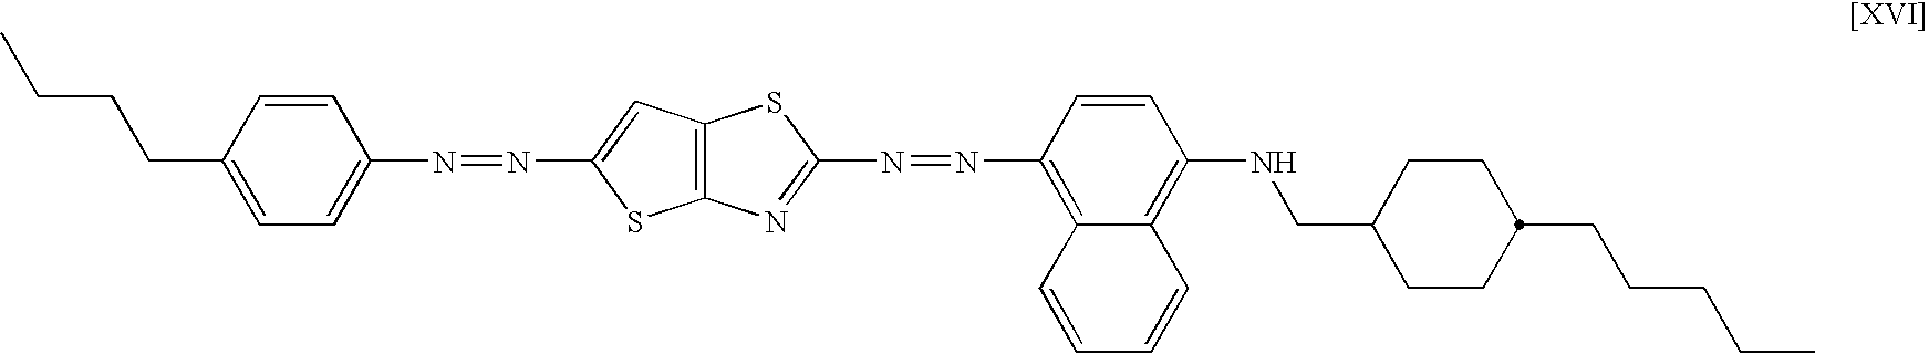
C1=CC(CCCC)=CC=C1N=NC1=CC2=C(S1)N=C(N=NC1=C3C(=C(NCC4CCC(CCCCC)CC4)C=C1)C=CC=C3)S2
